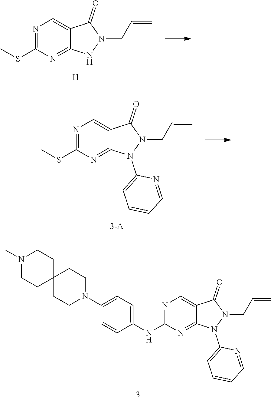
N1=C(SC)N=C2C(=C1)C(=O)N(CC=C)N2.[I1].N1=C(SC)N=C2C(=C1)C(=O)N(CC=C)N2C1=CC=CC=N1.N1=C(NC2=CC=C(N3CCC4(CC3)CCN(C)CC4)C=C2)N=C2C(=C1)C(=O)N(CC=C)N2C1=CC=CC=N1
